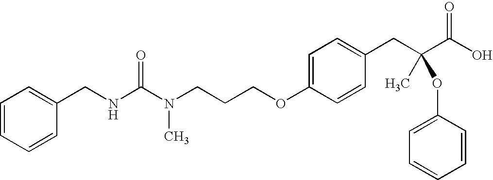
C(NC(N(CCCOC1=CC=C(CC(C(O)=O)(C)OC2=CC=CC=C2)C=C1)C)=O)C1=CC=CC=C1
